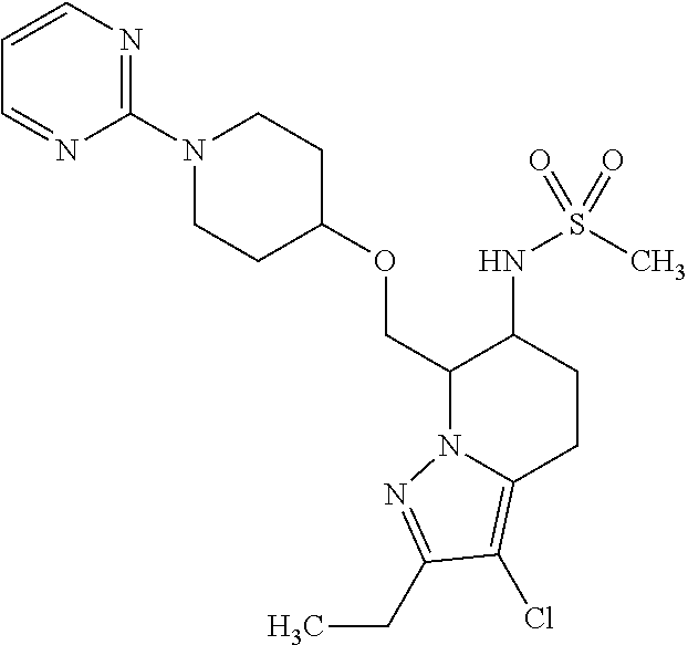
O(CC1N2C(=C(Cl)C(CC)=N2)CCC1NS(C)(=O)=O)C1CCN(C2=NC=CC=N2)CC1
